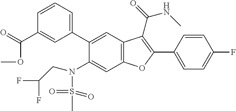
C1=CC(C2=C(C(=O)NC)C3=C(C=C(N(CC(F)F)S(=O)(=O)C)C(C4=CC=CC(C(OC)=O)=C4)=C3)O2)=CC=C1F
